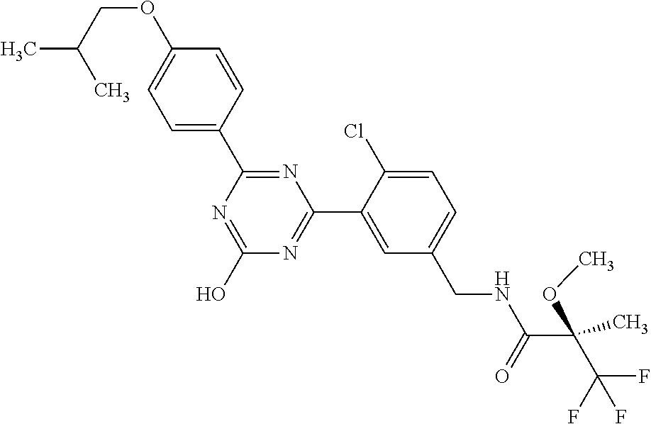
C1(C2=NC(C3=CC(CNC(C(C(F)(F)F)(C)OC)=O)=CC=C3Cl)=NC(O)=N2)=CC=C(OCC(C)C)C=C1
